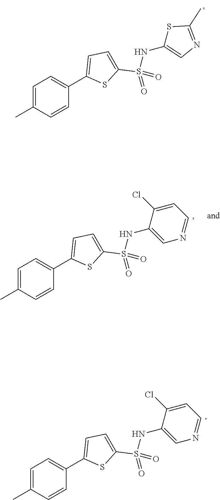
C1=C(C)C=CC(C2=CC=C(S(=O)(NC3=CN=C(C)S3)=O)S2)=C1.C1=C(C)C=CC(C2=CC=C(S(=O)(NC3=CN=CC=C3Cl)=O)S2)=C1.C1=C(C)C=CC(C2=CC=C(S(=O)(NC3=CN=CC=C3Cl)=O)S2)=C1
